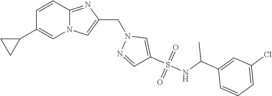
N12C(=NC(CN3N=CC(S(NC(C4=CC(Cl)=CC=C4)C)(=O)=O)=C3)=C1)C=CC(C1CC1)=C2
